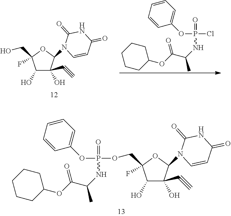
C1(O)C(O)(C#C)C(N2C=CC(=O)NC2=O)OC1(CO)F.C1(OC(C(NP(OC2=CC=CC=C2)(Cl)=O)C)=O)CCCCC1.C1(O)C(O)(C#C)C(N2C=CC(=O)NC2=O)OC1(COP(NC(C(OC1CCCCC1)=O)C)(OC1=CC=CC=C1)=O)F
